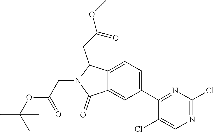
O(C)C(CC1C2=CC=C(C3=NC(Cl)=NC=C3Cl)C=C2C(=O)N1CC(OC(C)(C)C)=O)=O
